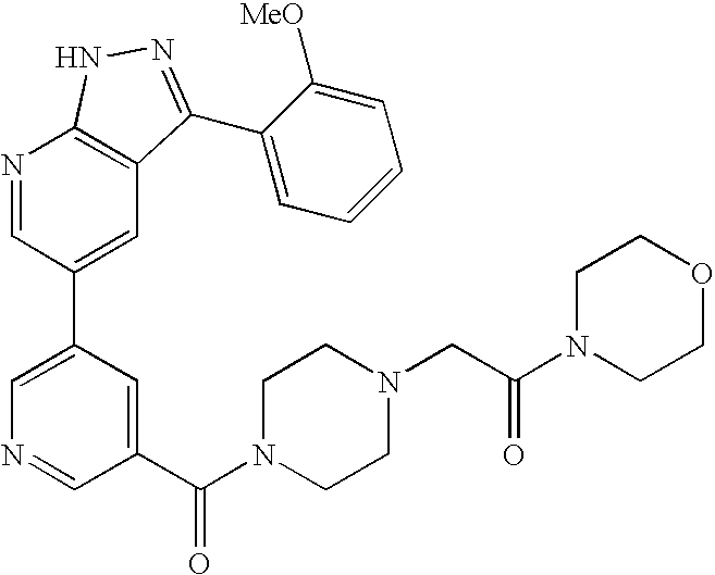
N1=CC(C2=CN=CC(C(N3CCN(CC(N4CCOCC4)=O)CC3)=O)=C2)=CC2=C1NN=C2C1=CC=CC=C1[MeO]
